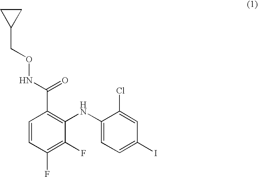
C1CC1CONC(C1=C(NC2=CC=C(I)C=C2Cl)C(F)=C(F)C=C1)=O
